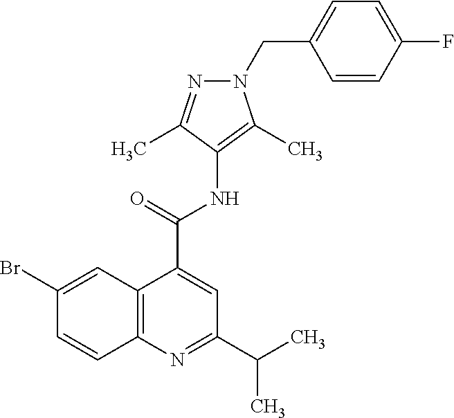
C12=C(C=C(Br)C=C1)C(C(NC1=C(C)N(CC3=CC=C(F)C=C3)N=C1C)=O)=CC(C(C)C)=N2
